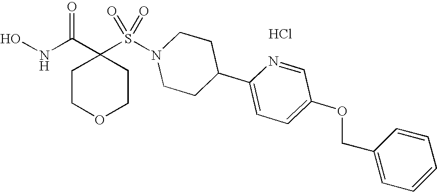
C1(S(N2CCC(C3=CC=C(OCC4=CC=CC=C4)C=N3)CC2)(=O)=O)(C(NO)=O)CCOCC1.Cl
